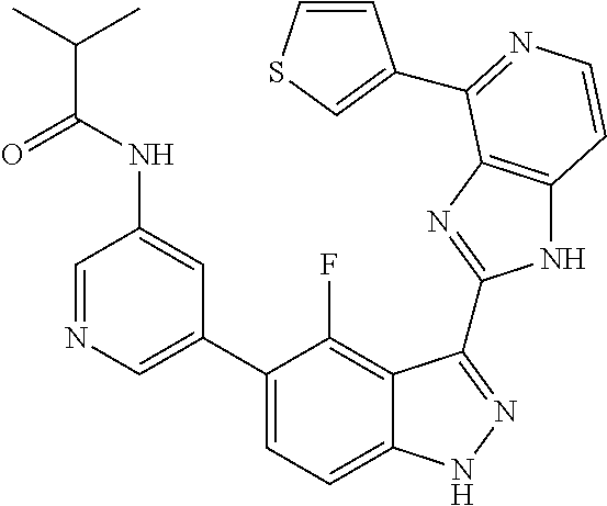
C1=C(C2=CC=C3C(=C2F)C(C2=NC4=C(N2)C=CN=C4C2=CSC=C2)=NN3)C=C(NC(=O)C(C)C)C=N1
